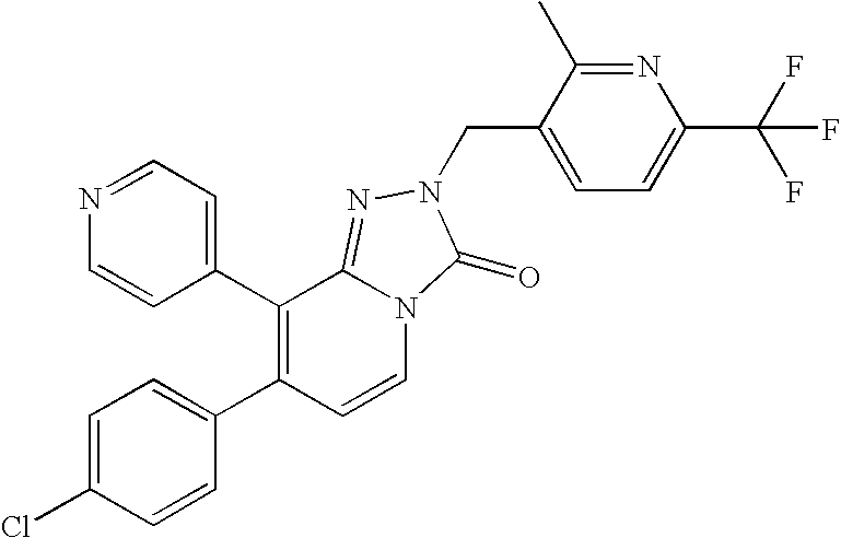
C1(C2=C(C3=CC=C(Cl)C=C3)C=CN3C2=NN(CC2=CC=C(C(F)(F)F)N=C2C)C3=O)=CC=NC=C1
